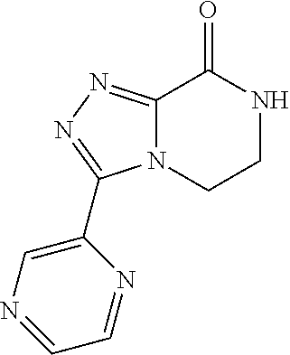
C12=NN=C(C3=CN=CC=N3)N1CCNC2=O
